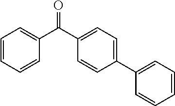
O=C(C1=CC=C(C2=CC=CC=C2)C=C1)C1=CC=CC=C1
